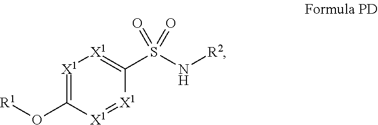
[X1]1=C(O[R1])[X1]=[X1]C(S(N[R2])(=O)=O)=[X1]1
